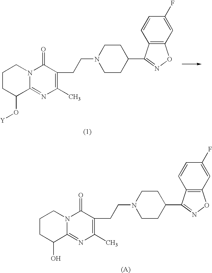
C1CC(O[Y])C2=NC(C)=C(CCN3CCC(C4=NOC5=C4C=CC(F)=C5)CC3)C(=O)N2C1.C1CC(O)C2=NC(C)=C(CCN3CCC(C4=NOC5=C4C=CC(F)=C5)CC3)C(=O)N2C1
